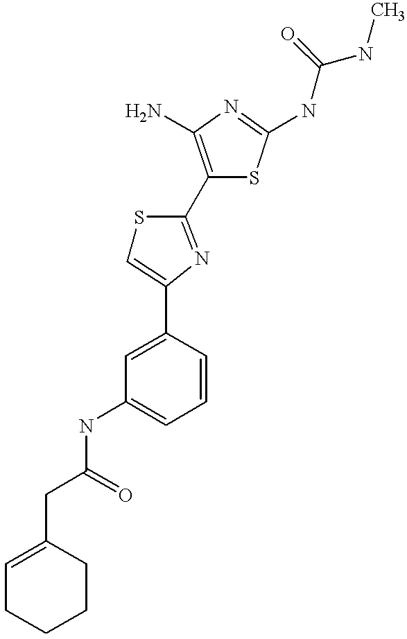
C(C(=O)NC1=CC=CC(C2=CSC(C3=C(N)N=C(NC(NC)=O)S3)=N2)=C1)C1=CCCCC1
